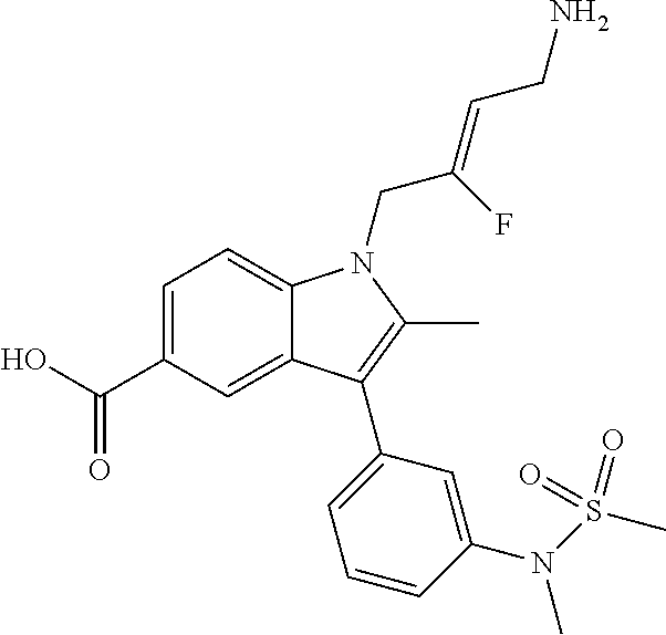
C1=C(C(O)=O)C=C2C(=C1)N(CC(=CCN)F)C(C)=C2C1=CC=CC(N(C)S(=O)(=O)C)=C1
